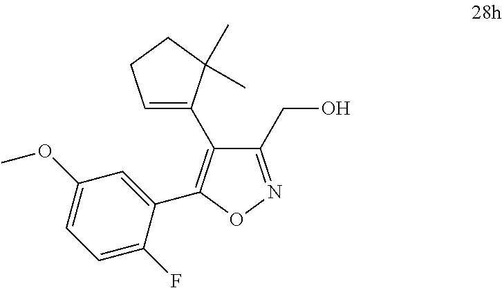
C1=C(F)C(C2=C(C3=CCCC3(C)C)C(CO)=NO2)=CC(OC)=C1
